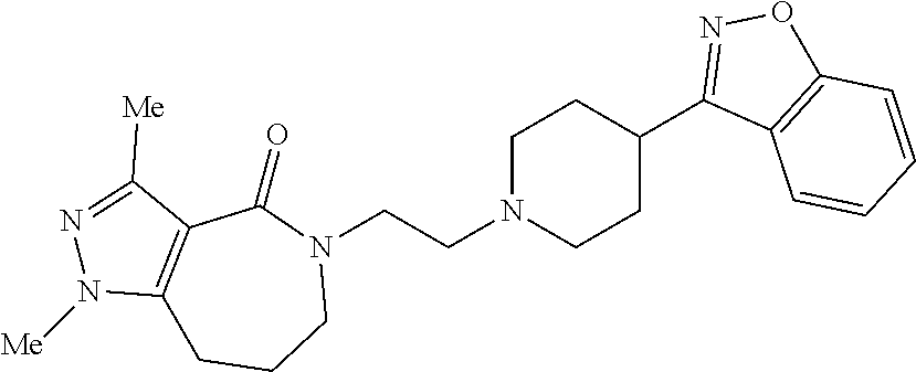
N1(CCN2CCC(C3=NOC4=C3C=CC=C4)CC2)C(=O)C2=C(CCC1)N([Me])N=C2[Me]
